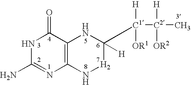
N1C(N)=NC2=C(C1=O)NC([H])([C1]([C2](C)([H])[OR2])([H])[OR1])[H2]N2
